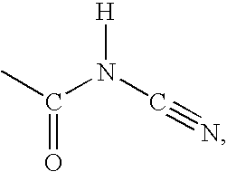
CC(=O)N(C#N)[H]
